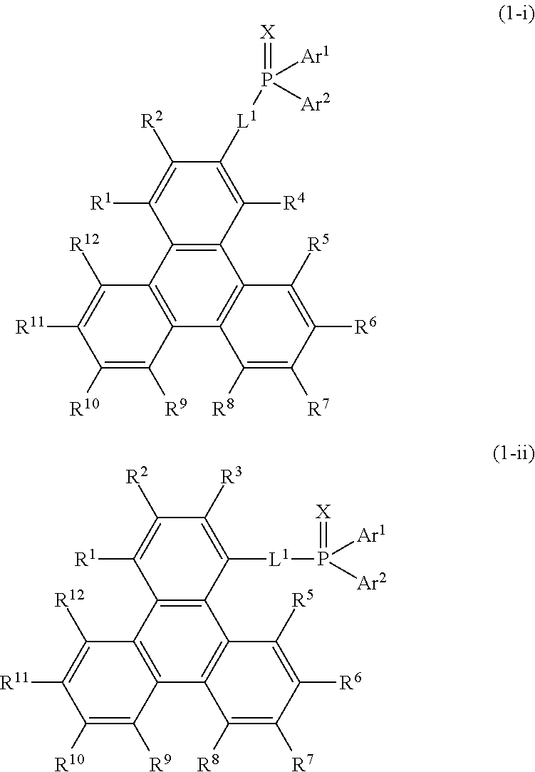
C12=C(C3=C(C4=C1C([R5])=C([R6])C([R7])=C4[R8])C([R9])=C([R10])C([R11])=C3[R12])C([R1])=C([R2])C([L1]P(=[X])([Ar1])[Ar2])=C2[R4].C12=C(C3=C(C4=C1C([R5])=C([R6])C([R7])=C4[R8])C([R9])=C([R10])C([R11])=C3[R12])C([R1])=C([R2])C([R3])=C2[L1]P(=[X])([Ar1])[Ar2]
